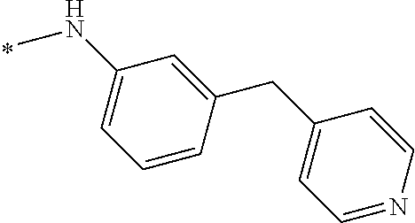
C1(NC)=CC=CC(CC2=CC=NC=C2)=C1
